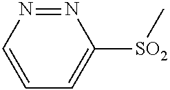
C1=CC=C([SO2]C)N=N1
